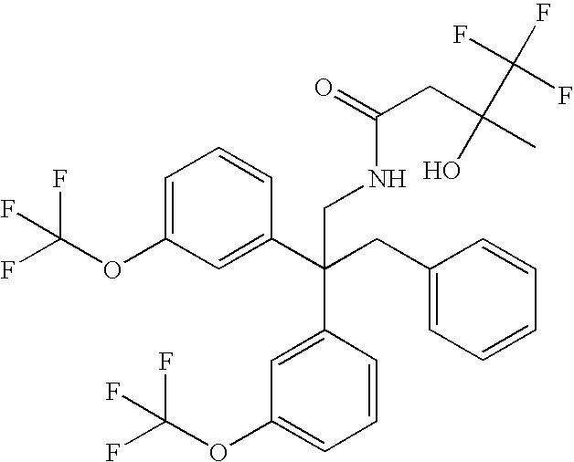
C1=C(OC(F)(F)F)C=C(C(CC2=CC=CC=C2)(C2=CC(OC(F)(F)F)=CC=C2)CNC(CC(C)(C(F)(F)F)O)=O)C=C1
